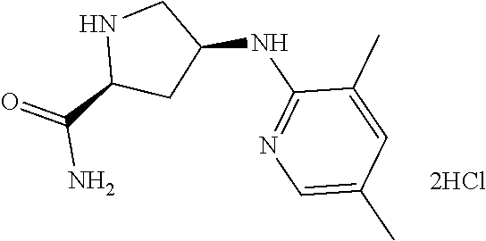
C1(NC2CNC(C(=O)N)C2)=NC=C(C)C=C1C.[2HCl]
